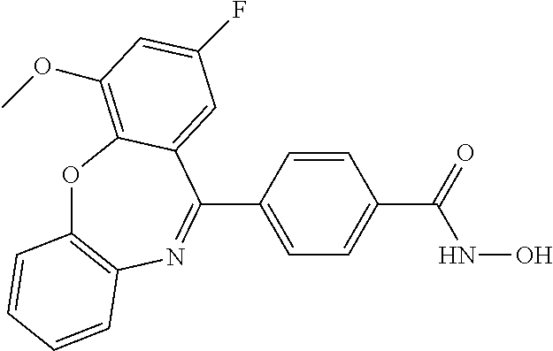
O1C2=C(N=C(C3=CC=C(C(NO)=O)C=C3)C3=CC(F)=CC(OC)=C13)C=CC=C2
